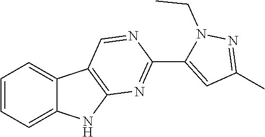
N1C2=C(C3=CC=CC=C13)C=NC(C1=CC(C)=NN1CC)=N2
